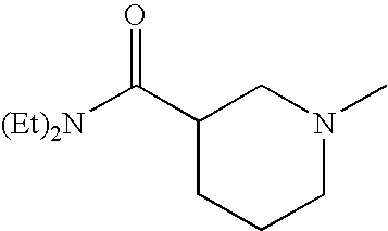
[(Et)2N]C(C1CCCN(C)C1)=O
